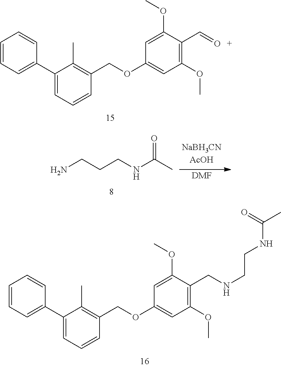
C1(C2=CC=CC=C2)=CC=CC(COC2=CC(OC)=C(C=O)C(OC)=C2)=C1C.[DMF].NCCCNC(C)=O.C1(C2=CC=CC=C2)=CC=CC(COC2=CC(OC)=C(CNCCNC(C)=O)C(OC)=C2)=C1C
